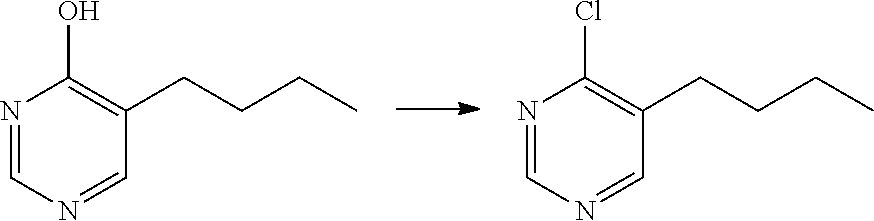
C1(CCCC)=C(O)N=CN=C1.C1(CCCC)=C(Cl)N=CN=C1
